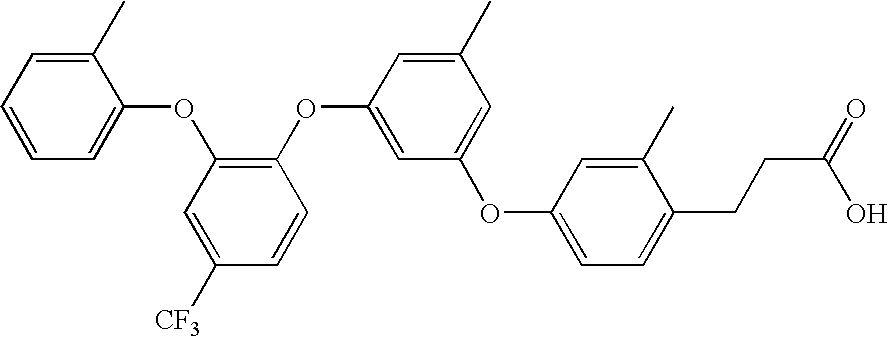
C1=CC=C(OC2=C(OC3=CC(OC4=CC=C(CCC(=O)O)C(C)=C4)=CC(C)=C3)C=CC([CF3])=C2)C(C)=C1
